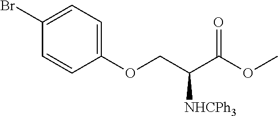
C1(OCC(C(OC)=O)[NHCPh3])=CC=C(Br)C=C1
